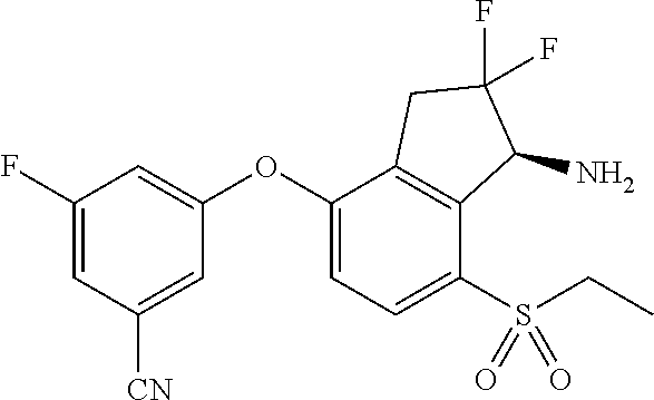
C1(F)=CC([CN])=CC(OC2=CC=C(S(CC)(=O)=O)C3=C2CC(F)(F)C3N)=C1
